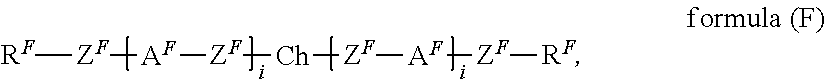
[RF][ZF][AF][ZF][Ch][ZF][AF][ZF][RF]
